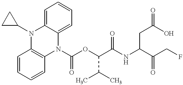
C1=CC=CC2=C1N(C1CC1)C1=CC=CC=C1N2C(OC(C(NC(C(CF)=O)CC(=O)O)=O)C(C)C)=O
